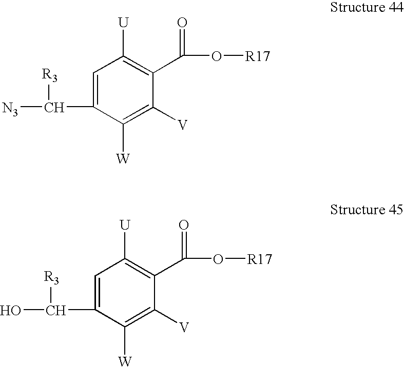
C1=C(C([N3])[R3])C([W])=C([V])C(C(O[R17])=O)=C1[U].C1=C(C(O)[R3])C([W])=C([V])C(C(O[R17])=O)=C1[U]
